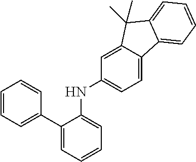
C1(C2=CC=CC=C2)=CC=CC=C1NC1=CC=C2C(=C1)C(C)(C)C1=CC=CC=C21
